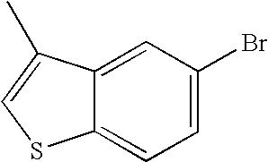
C12=CC=C(Br)C=C1C(C)=CS2
